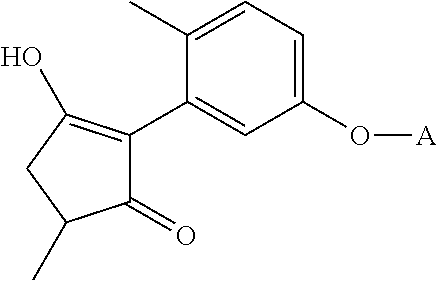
C1(=O)C(C2=CC(O[A])=CC=C2C)=C(O)CC1C
